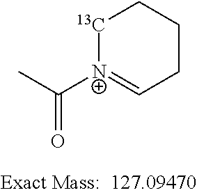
[13C]1[N+](C(C)=O)=CCCC1
